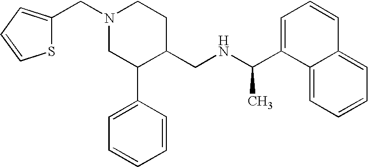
N1(CC2=CC=CS2)CC(C2=CC=CC=C2)C(CNC(C2=CC=CC3=CC=CC=C23)C)CC1
